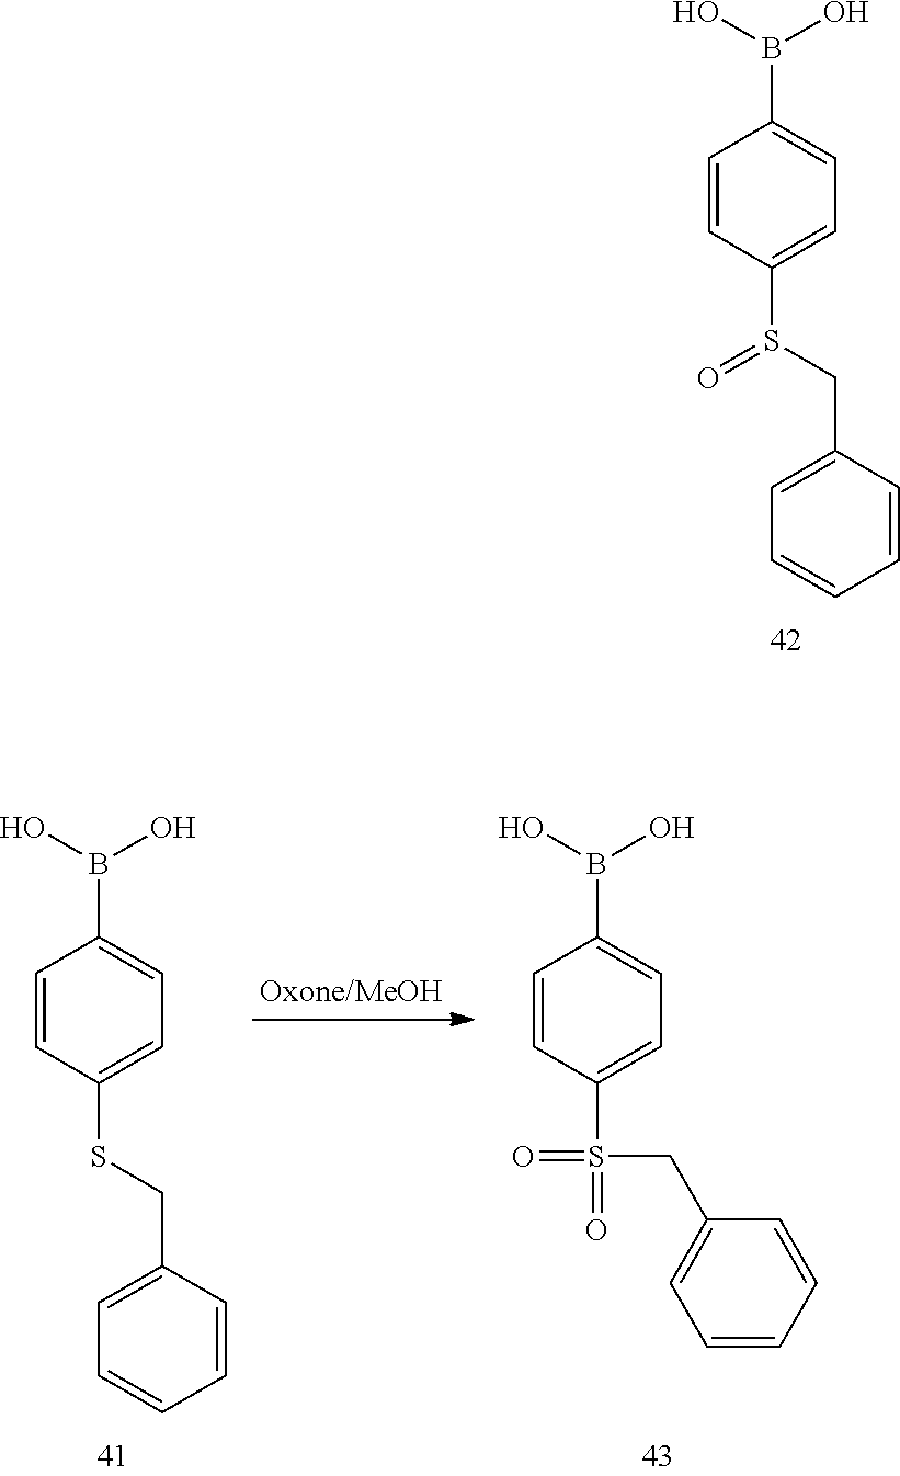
B(C1=CC=C(S(CC2=CC=CC=C2)=O)C=C1)(O)O.B(C1=CC=C(SCC2=CC=CC=C2)C=C1)(O)O.B(C1=CC=C(S(CC2=CC=CC=C2)(=O)=O)C=C1)(O)O
